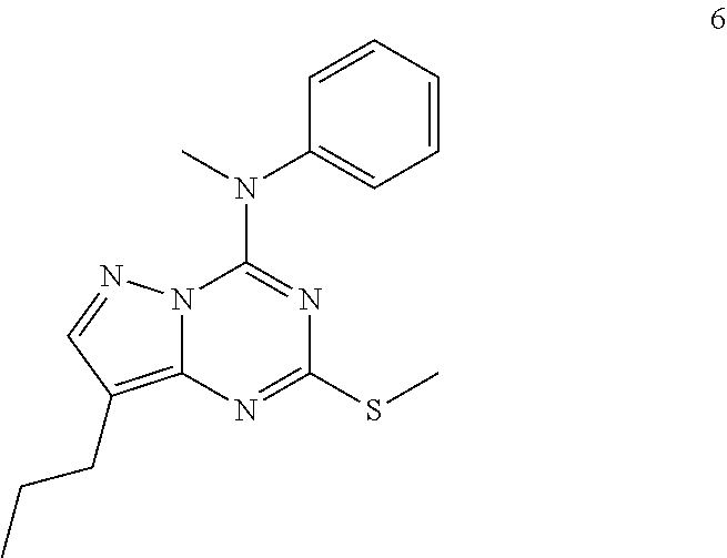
N12C(=C(CCC)C=N1)N=C(SC)N=C2N(C)C1=CC=CC=C1
